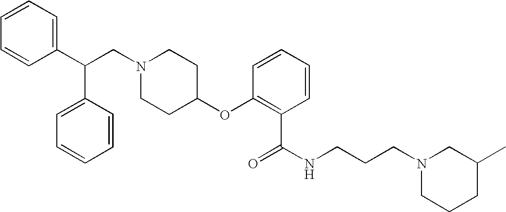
N1(CC(C2=CC=CC=C2)C2=CC=CC=C2)CCC(OC2=C(C(=O)NCCCN3CCCC(C)C3)C=CC=C2)CC1
